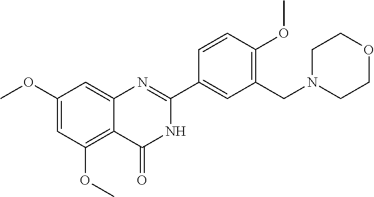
C1(OC)=CC(OC)=C2C(=C1)N=C(C1=CC(CN3CCOCC3)=C(OC)C=C1)NC2=O
